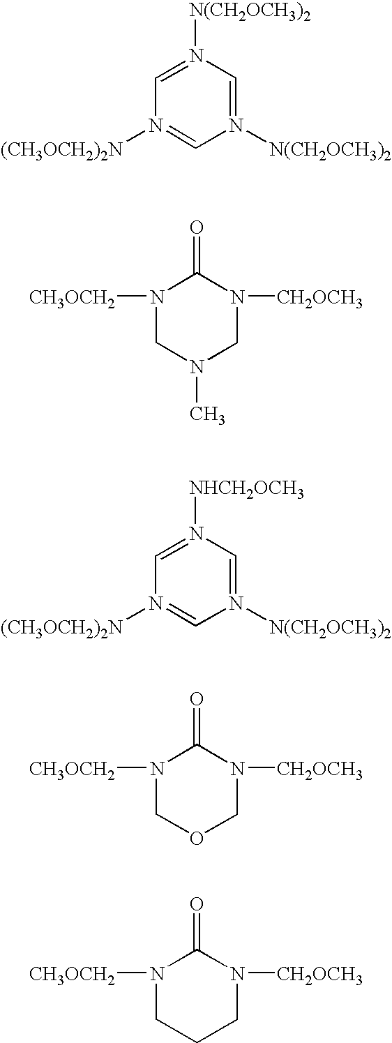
N1([N(CH2OCH3)2])=CN([N(CH2OCH3)2])=CN([(CH3OCH2)2N])=C1.N1([CH3OCH2])CN(C)CN([CH2OCH3])C1=O.N1([N(CH2OCH3)2])=CN([NHCH2OCH3])=CN([(CH3OCH2)2N])=C1.N1([CH3OCH2])COCN([CH2OCH3])C1=O.N1([CH3OCH2])CCCN([CH2OCH3])C1=O
